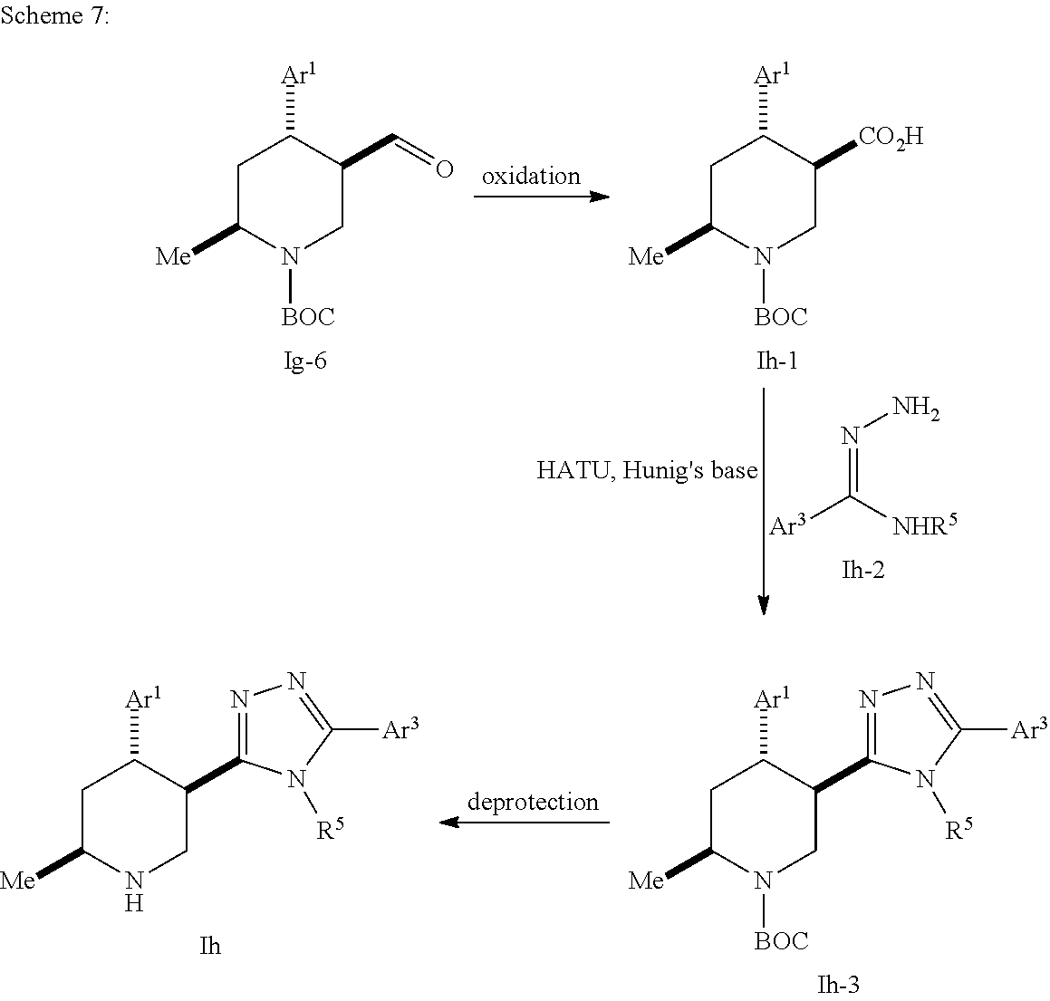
N(=C([NHR5])[Ar3])N.C1C([Me])N([BOC])CC(C=O)C1[Ar1].C1C([Me])N([BOC])CC([CO2H])C1[Ar1].C1C([Me])N([BOC])CC(C2=NN=C([Ar3])N2[R5])C1[Ar1].C1C([Me])NCC(C2=NN=C([Ar3])N2[R5])C1[Ar1]
